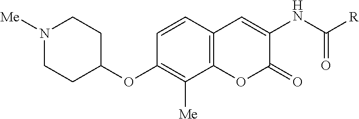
C1=CC2=C(C([Me])=C1OC1CCN([Me])CC1)OC(=O)C(NC([R])=O)=C2
